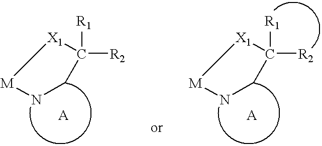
C1([R1])([R2])[X1][M]NC1.C1([R1])([R2])[X1][M]NC1
